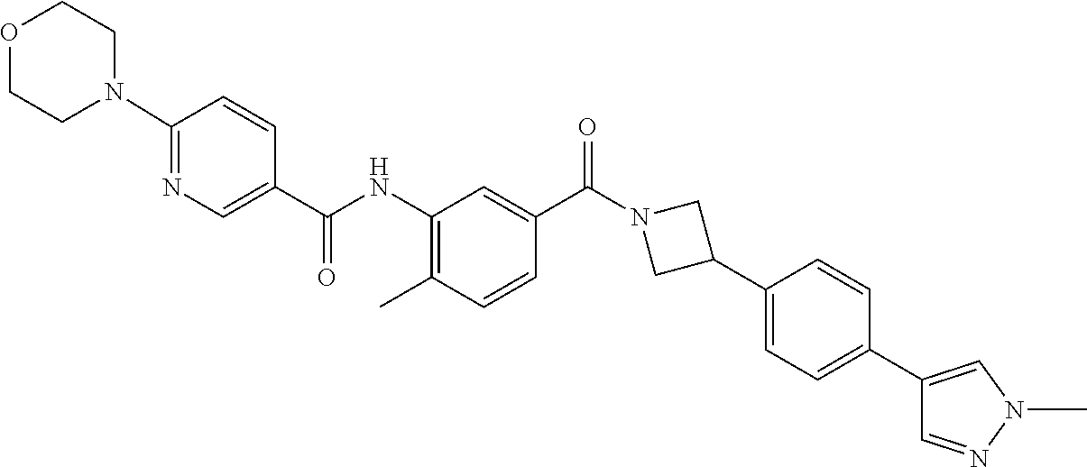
C1(N2CCOCC2)=NC=C(C(NC2=C(C)C=CC(C(N3CC(C4=CC=C(C5=CN(C)N=C5)C=C4)C3)=O)=C2)=O)C=C1
